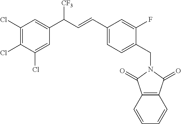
C1(Cl)=C(Cl)C(Cl)=CC(C(C=CC2=CC=C(CN3C(=O)C4=C(C=CC=C4)C3=O)C(F)=C2)[CF3])=C1
